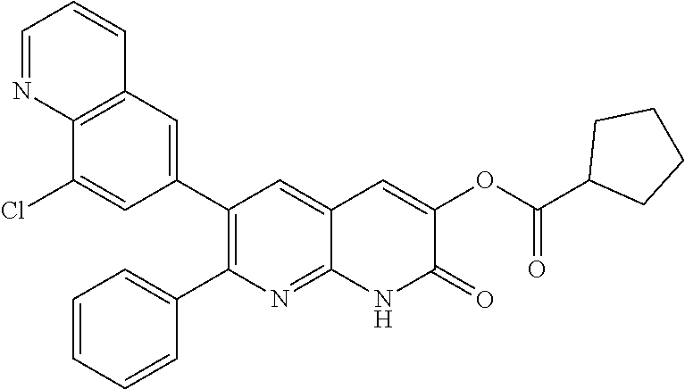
C12=C(C=C(C3=C(C4=CC=CC=C4)N=C4C(=C3)C=C(OC(=O)C3CCCC3)C(=O)N4)C=C1Cl)C=CC=N2
